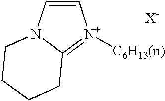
C1=CN2C(=[N+]1[C6H13(n)])CCCC2.[X-]
